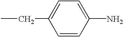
CCC1=CC=C(N)C=C1
